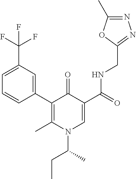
C1=C(C(F)(F)F)C=C(C2=C(C)N(C(C)CC)C=C(C(=O)NCC3=NN=C(C)O3)C2=O)C=C1
